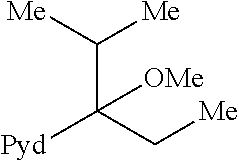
C(C(C[Me])([Pyd])[OMe])([Me])[Me]
